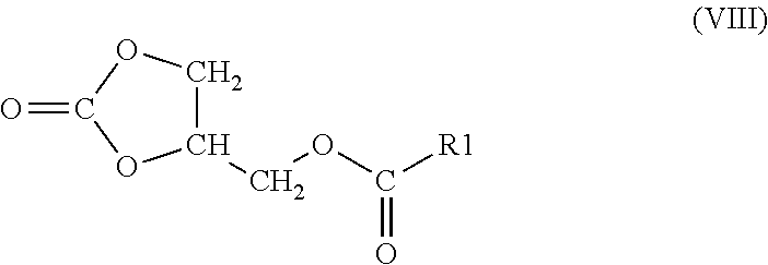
C1C(COC([R1])=O)OC(=O)O1
